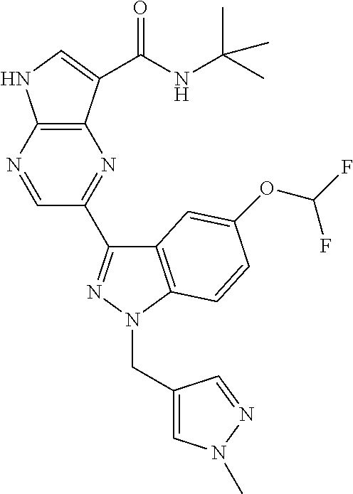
C12=C(C(C(NC(C)(C)C)=O)=CN1)N=C(C1=NN(CC3=CN(C)N=C3)C3=C1C=C(OC(F)F)C=C3)C=N2
